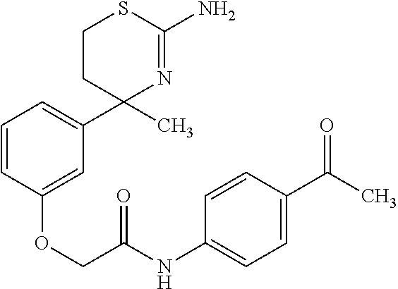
C1=CC(OCC(NC2=CC=C(C(C)=O)C=C2)=O)=CC(C2(C)CCSC(N)=N2)=C1
